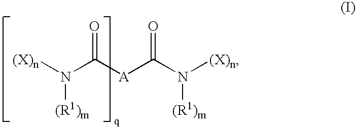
[(X)n]N(C([A]C(N([(X)n])[(R1)m])=O)=O)[(R1)m]
